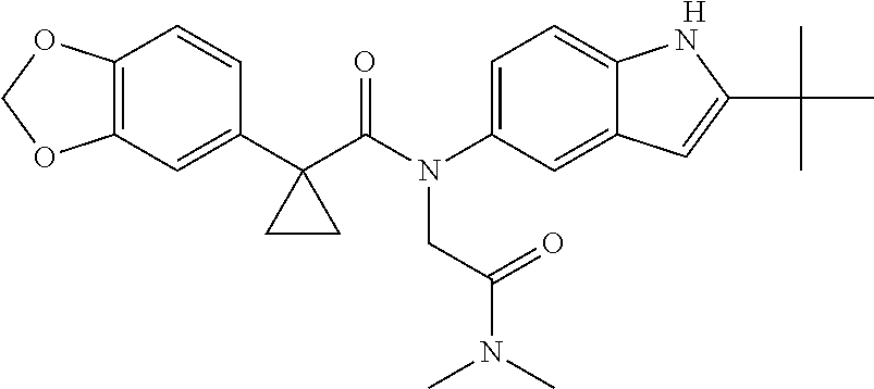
C12=C(C=C(C3(C(N(C4=CC=C5C(=C4)C=C(C(C)(C)C)N5)CC(=O)N(C)C)=O)CC3)C=C1)OCO2.[H]
